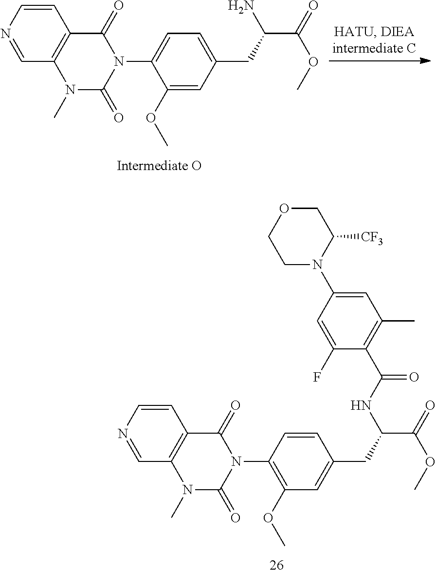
C1=CN=CC2=C1C(=O)N(C1=C(OC)C=C(CC(C(=O)OC)NC(=O)C3=C(C)C=C(N4C([CF3])COCC4)C=C3F)C=C1)C(=O)N2C.C1=CN=CC2=C1C(=O)N(C1=CC=C(CC(C(=O)OC)N)C=C1OC)C(=O)N2C
